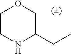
C1CNC(CC)CO1
